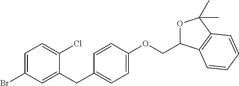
C1=C(Br)C=C(CC2=CC=C(OCC3OC(C)(C)C4=C3C=CC=C4)C=C2)C(Cl)=C1
